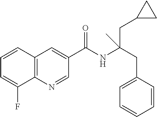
C1=CC2=C(C(F)=C1)N=CC(C(NC(CC1=CC=CC=C1)(CC1CC1)C)=O)=C2
